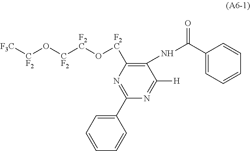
[F3C][CF2]O[CF2][F2C]O[F2C]C1=C(NC(C2=CC=CC=C2)=O)C([H])=NC(C2=CC=CC=C2)=N1
